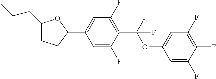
C1(CCC)CCC(C2=CC(F)=C(C(OC3=CC(F)=C(F)C(F)=C3)(F)F)C(F)=C2)O1
